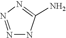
N1=NN=C(N)N1
